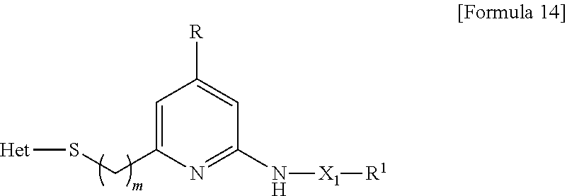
C1=C(CS[Het])N=C(N[X1][R1])C=C1[R]
